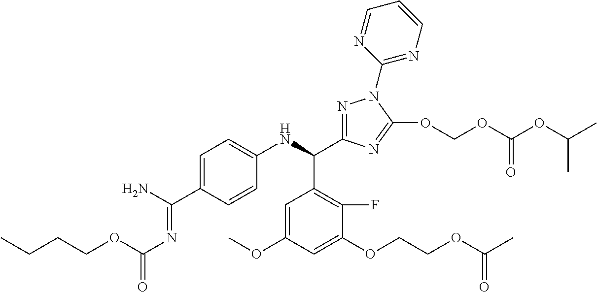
C1=C(C(N)=NC(OCCCC)=O)C=CC(NC(C2=C(F)C(OCCOC(C)=O)=CC(OC)=C2)C2=NN(C3=NC=CC=N3)C(OCOC(OC(C)C)=O)=N2)=C1
